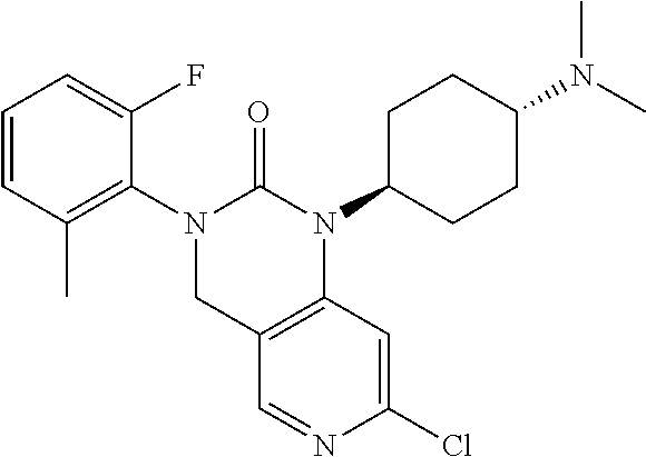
C1=CC(C)=C(N2CC3=C(C=C(Cl)N=C3)N(C3CCC(N(C)C)CC3)C2=O)C(F)=C1
